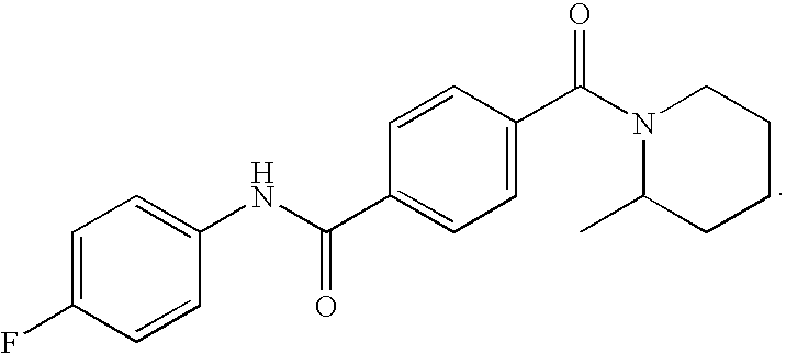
C1=CC(NC(C2=CC=C(C(N3C(C)CCCC3)=O)C=C2)=O)=CC=C1F
